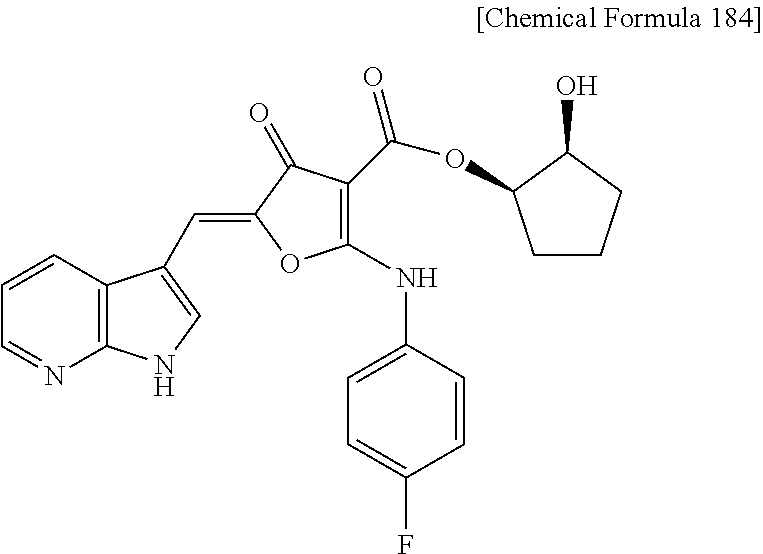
C1(=CC2=CNC3=C2C=CC=N3)OC(NC2=CC=C(F)C=C2)=C(C(OC2CCCC2O)=O)C1=O
